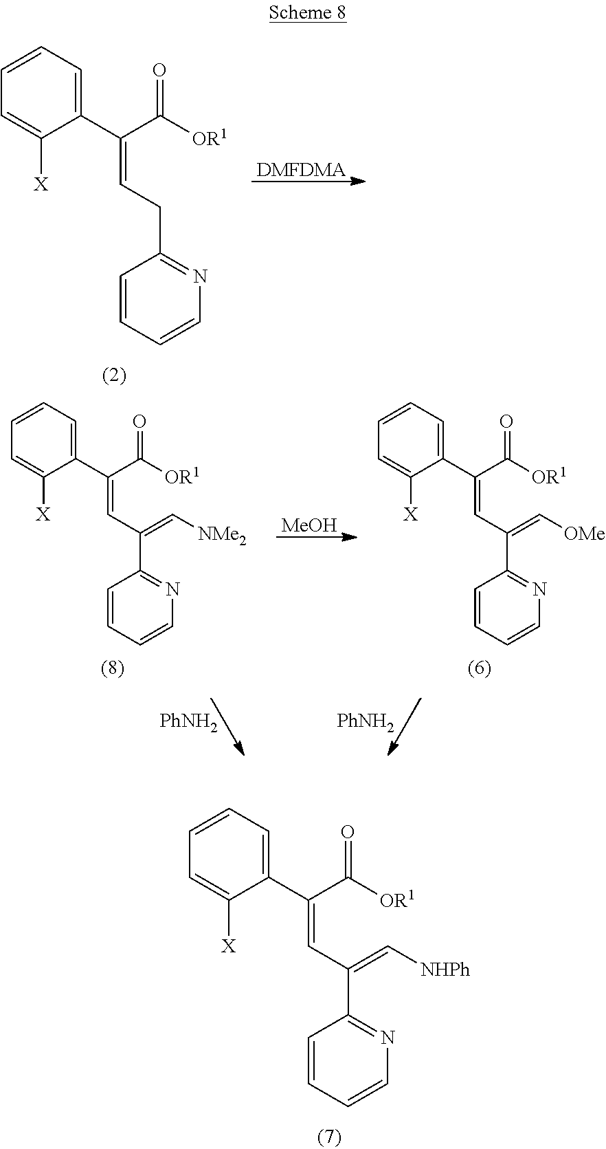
C1(C(C([OR1])=O)=CC(C2=NC=CC=C2)=C[NHPh])=CC=CC=C1[X].C1(C(C([OR1])=O)=CCC2=NC=CC=C2)=CC=CC=C1[X].[DMFDMA].C1(C(C([OR1])=O)=CC(C2=NC=CC=C2)=C[OMe])=CC=CC=C1[X].C1(C(C([OR1])=O)=CC(C2=NC=CC=C2)=C[NMe2])=CC=CC=C1[X].[MeOH].[PhNH2].[PhNH2]
